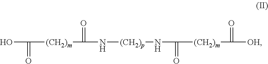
OC([(CH2)m]C(N[(CH2)p]NC([(CH2)m]C([OH])=O)=O)=O)=O
